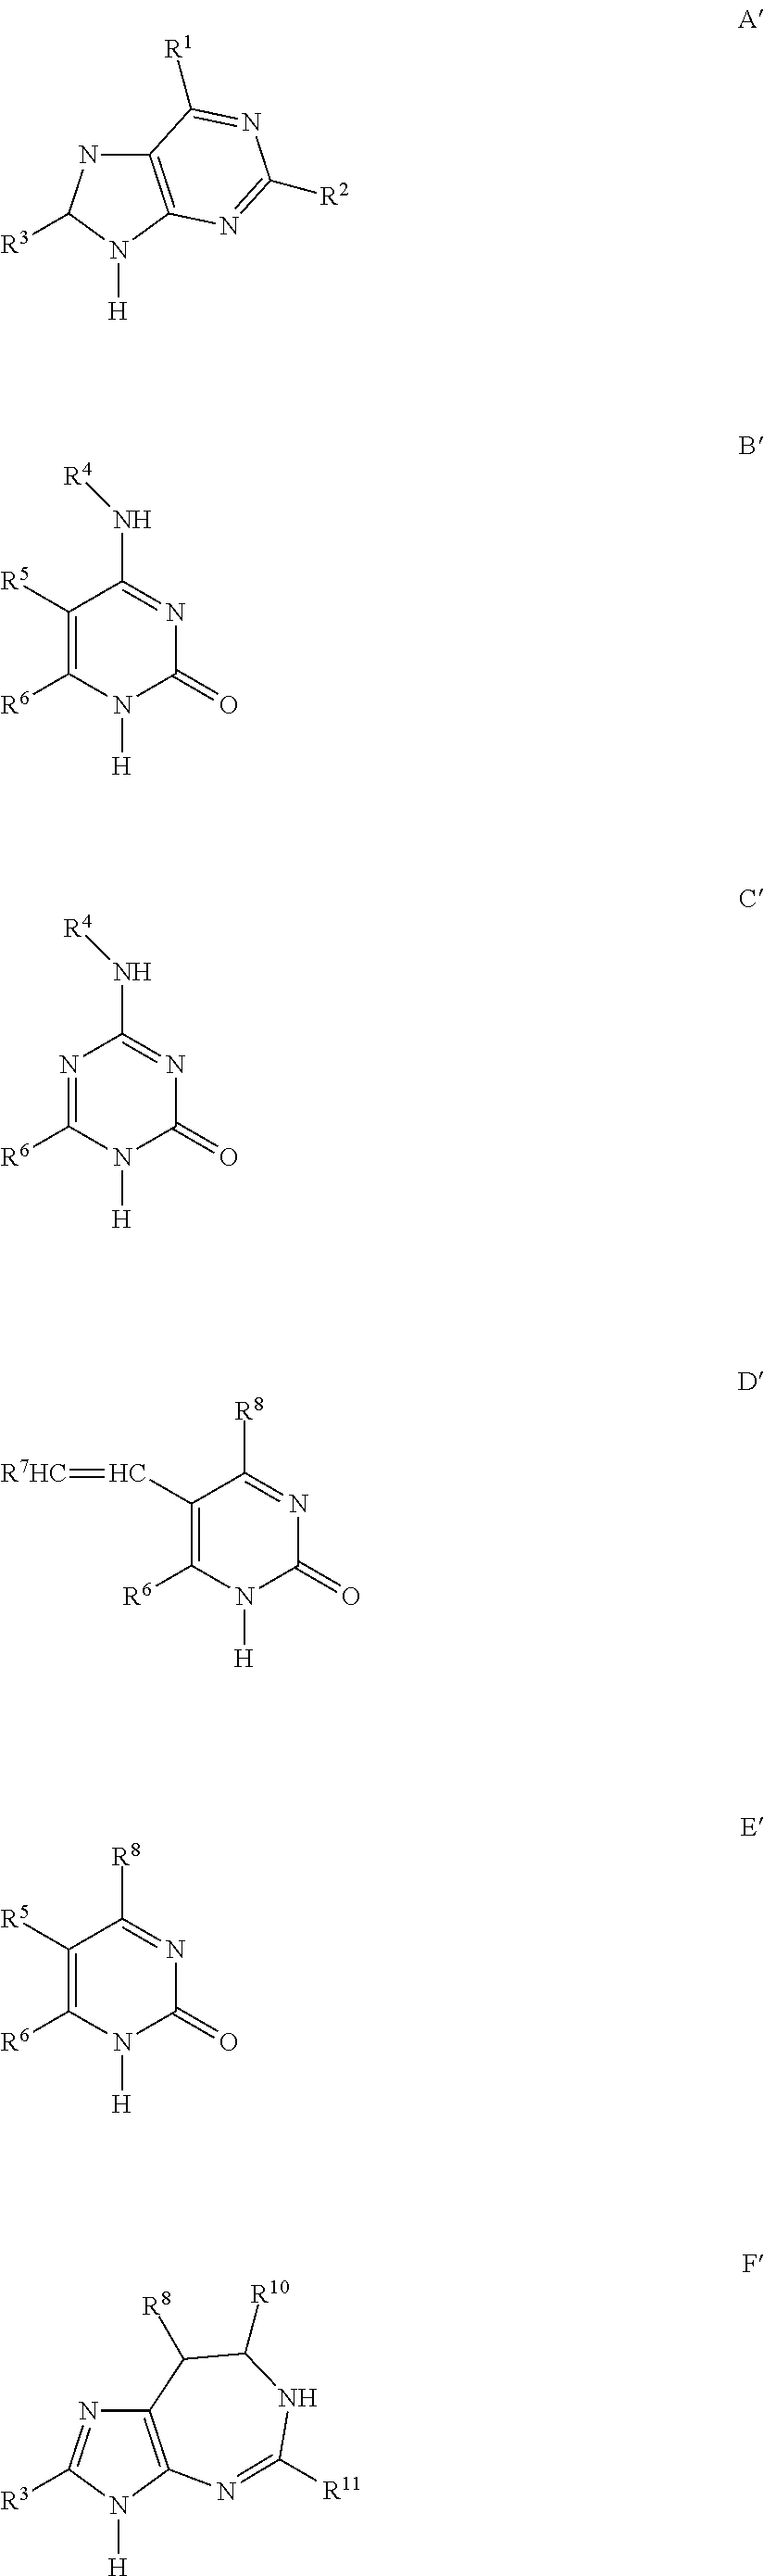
C12=C(N([H])C([R3])N1)N=C([R2])N=C2[R1].C1([R5])=C([R6])N([H])C(=O)N=C1N[R4].N1=C([R6])N([H])C(=O)N=C1N[R4].C1(C=[R7HC])=C([R6])N([H])C(=O)N=C1[R8].C1([R5])=C([R6])N([H])C(=O)N=C1[R8].C12=C(N([H])C([R3])=N1)N=C([R11])NC([R10])C2[R8]
